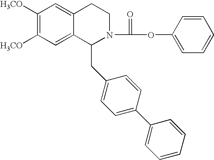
C1([H3CO])=C([H3CO])C=C2C(=C1)CCN(C(OC1=CC=CC=C1)=O)C2CC1=CC=C(C2=CC=CC=C2)C=C1
